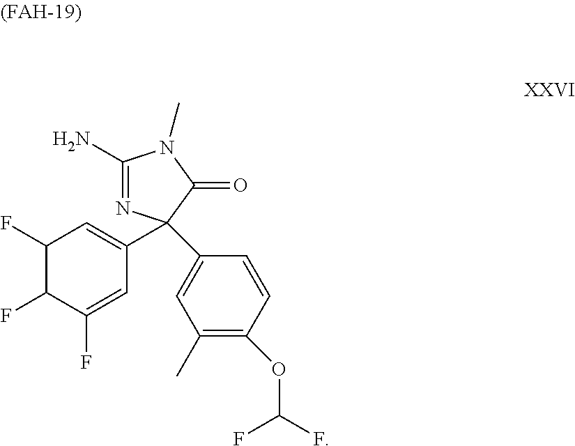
C1(N)=NC(C2=CC(F)C(F)C(F)=C2)(C2=CC(C)=C(OC(F)F)C=C2)C(=O)N1C
